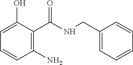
C1(N)=C(C(NCC2=CC=CC=C2)=O)C(O)=CC=C1
